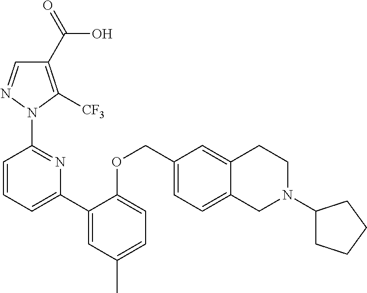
C1(C(=O)O)=C([CF3])N(C2=NC(C3=CC(C)=CC=C3OCC3=CC=C4C(=C3)CCN(C3CCCC3)C4)=CC=C2)N=C1
